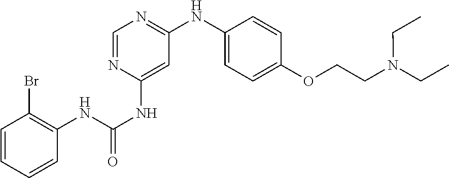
C1=CC=CC(NC(=O)NC2=CC(NC3=CC=C(OCCN(CC)CC)C=C3)=NC=N2)=C1Br
